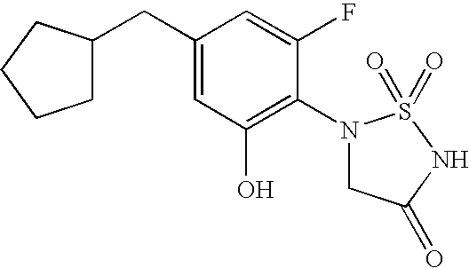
C1(CC2CCCC2)=CC(O)=C(N2CC(=O)NS2(=O)=O)C(F)=C1
